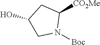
[CO2Me]C1CC(O)CN1[Boc]
